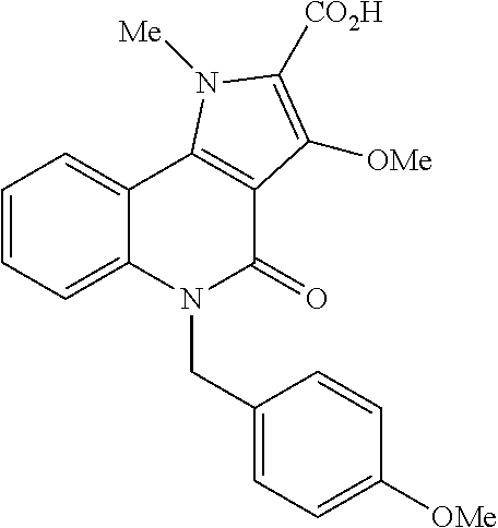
C1=CC=C2C(=C1)C1=C(C(=O)N2CC2=CC=C([OMe])C=C2)C([OMe])=C([CO2H])N1[Me]
